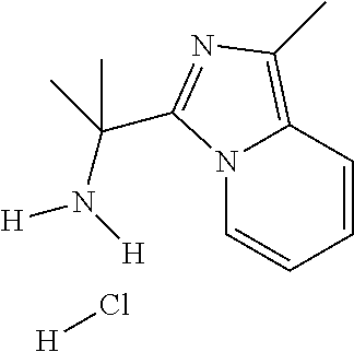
N12C=CC=CC1=C(C)N=C2C(N([H])[H])(C)C.[H]Cl
